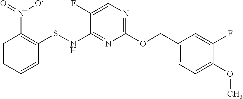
C1(F)=CN=C(OCC2=CC=C(OC)C(F)=C2)N=C1NSC1=C([N+](=O)[O-])C=CC=C1
